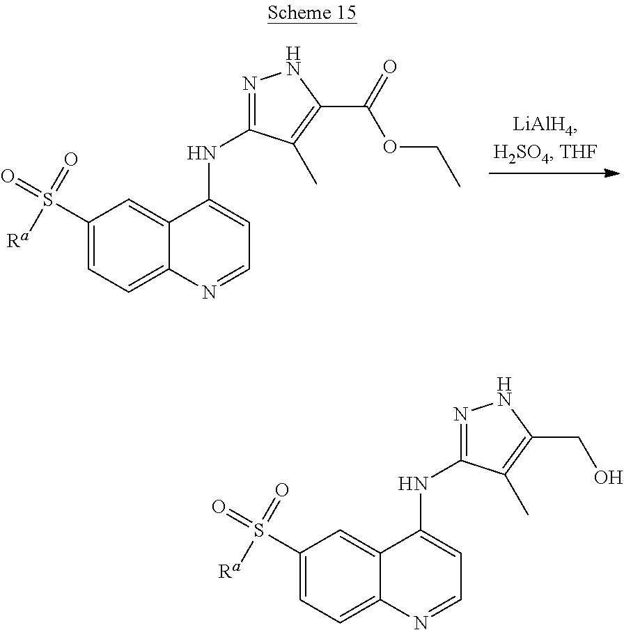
C1(S([Ra])(=O)=O)=CC=C2C(=C1)C(NC1=NNC(CO)=C1C)=CC=N2.C1(S([Ra])(=O)=O)=CC=C2C(=C1)C(NC1=NNC(C(=O)OCC)=C1C)=CC=N2
